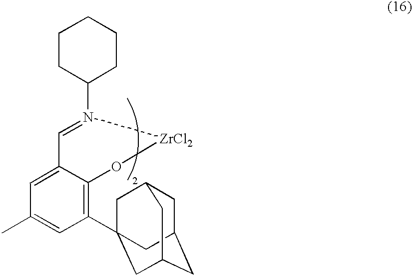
C1(C23CC4CC(CC(C2)C4)C3)=C2C(=CC(C)=C1)C=N(C1CCCCC1)[ZrCl2]O2
